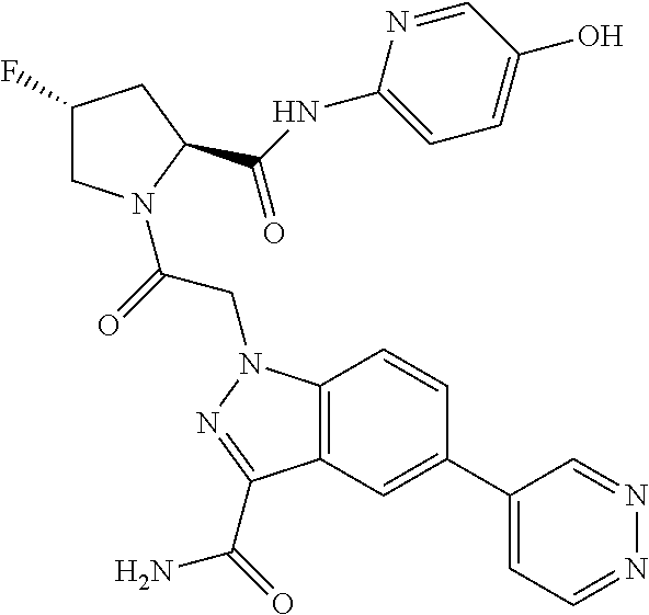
C1(C2=CC3=C(C=C2)N(CC(=O)N2CC(F)CC2C(NC2=CC=C(O)C=N2)=O)N=C3C(=O)N)=CC=NN=C1
